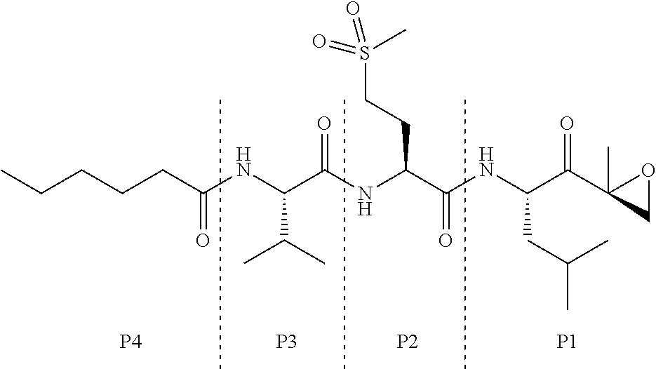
CCCCCC(NC(C(NC(C(NC(C(C1(C)CO1)=O)CC(C)C)=O)CCS(C)(=O)=O)=O)C(C)C)=O.[P4].[P3].[P2].[P1]
